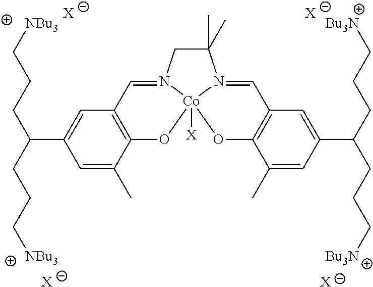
C1=C(C(CCC[NBu3])CCC[NBu3])C=C(C)C2=C1C=N1CC(C)(C)N3=CC4=C(C(C)=CC(C(CCC[Bu3N])CCC[Bu3N])=C4)O[Co]13([X])O2.[X].[X].[X].[X]
